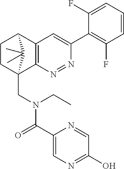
N1=NC2=C(C=C1C1=C(F)C=CC=C1F)C1CCC2(CN(C(C2=CN=C(O)C=N2)=O)CC)C1(C)C
